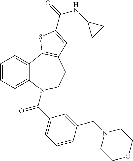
C1=CC=C2C(=C1)C1=C(CCN2C(C2=CC=CC(CN3CCOCC3)=C2)=O)C=C(C(=O)NC2CC2)S1
